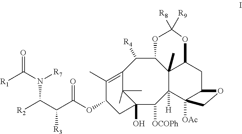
[R1]C(N(C(C(C(OC1C(C)=C2C([R4])C3C4(C)C([H])(C([OCOPh])C(O)(C2(C)C)C1)C1([OAc])C(CC4OC([R8])([R9])O3)OC1)=O)[R3])[R2])[R7])=O
